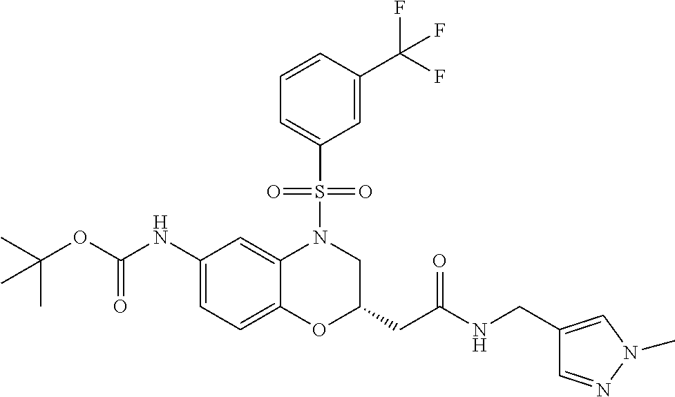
C1(NC(OC(C)(C)C)=O)=CC=C2C(=C1)N(S(C1=CC=CC(C(F)(F)F)=C1)(=O)=O)CC(CC(=O)NCC1=CN(C)N=C1)O2
